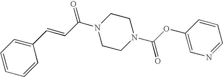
C(=CC(N1CCN(C(OC2=CN=CC=C2)=O)CC1)=O)C1=CC=CC=C1
